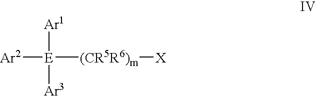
[Ar2][E]([(CR5R6)m][X])([Ar1])[Ar3]
